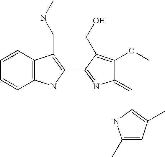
C(C1=C(C2=NC(=CC3=C(C)C=C(C)N3)C(OC)=C2CO)NC2=C1C=CC=C2)NC
